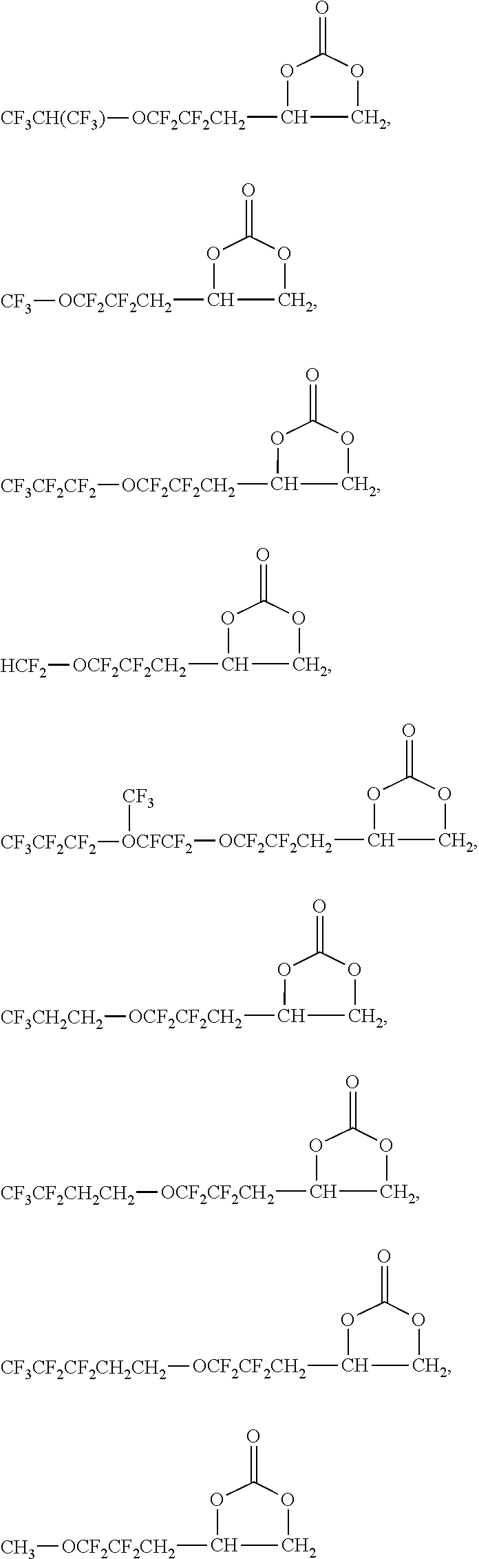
C1OC(=O)OC1[OCF2CF2CH2][CF3CH(CF3)].C1OC(=O)OC1[OCF2CF2CH2][CF3].C1OC(=O)OC1[OCF2CF2CH2][CF3CF2CF2].C1OC(=O)OC1[OCF2CF2CH2][HCF2].C1OC(=O)OC1[OCF2CF2CH2][OCFCF2]([CF3])[CF3CF2CF2].C1OC(=O)OC1[OCF2CF2CH2][CF3CH2CH2].C1OC(=O)OC1[OCF2CF2CH2][CF3CF2CH2CH2].C1OC(=O)OC1[OCF2CF2CH2][CF3CF2CF2CH2CH2].C1OC(=O)OC1[OCF2CF2CH2]C
